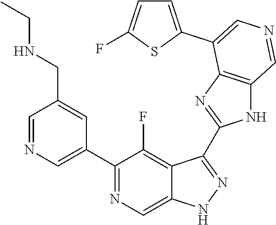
C1(C2=CN=CC(CNCC)=C2)=NC=C2C(=C1F)C(C1=NC3=C(N1)C=NC=C3C1=CC=C(F)S1)=NN2
